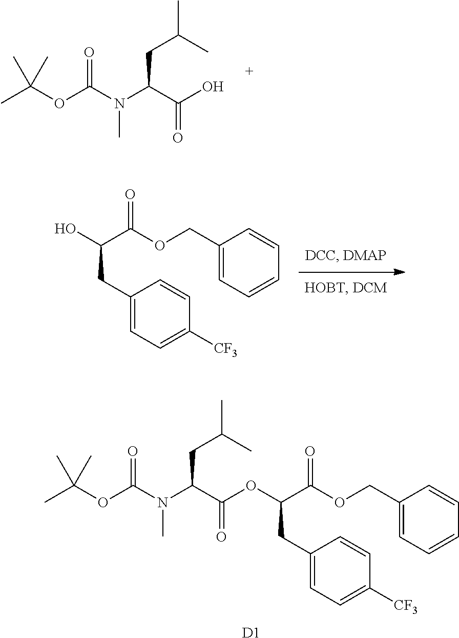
CC(OC(N(C(C(O)=O)CC(C)C)C)=O)(C)C.OC(C(=O)OCC1=CC=CC=C1)CC1=CC=C([CF3])C=C1.C(C(=O)OCC1=CC=CC=C1)(CC1=CC=C([CF3])C=C1)OC(C(N(C(OC(C)(C)C)=O)C)CC(C)C)=O.[D1]
